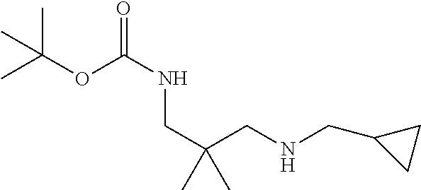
CC(OC(NCC(CNCC1CC1)(C)C)=O)(C)C
